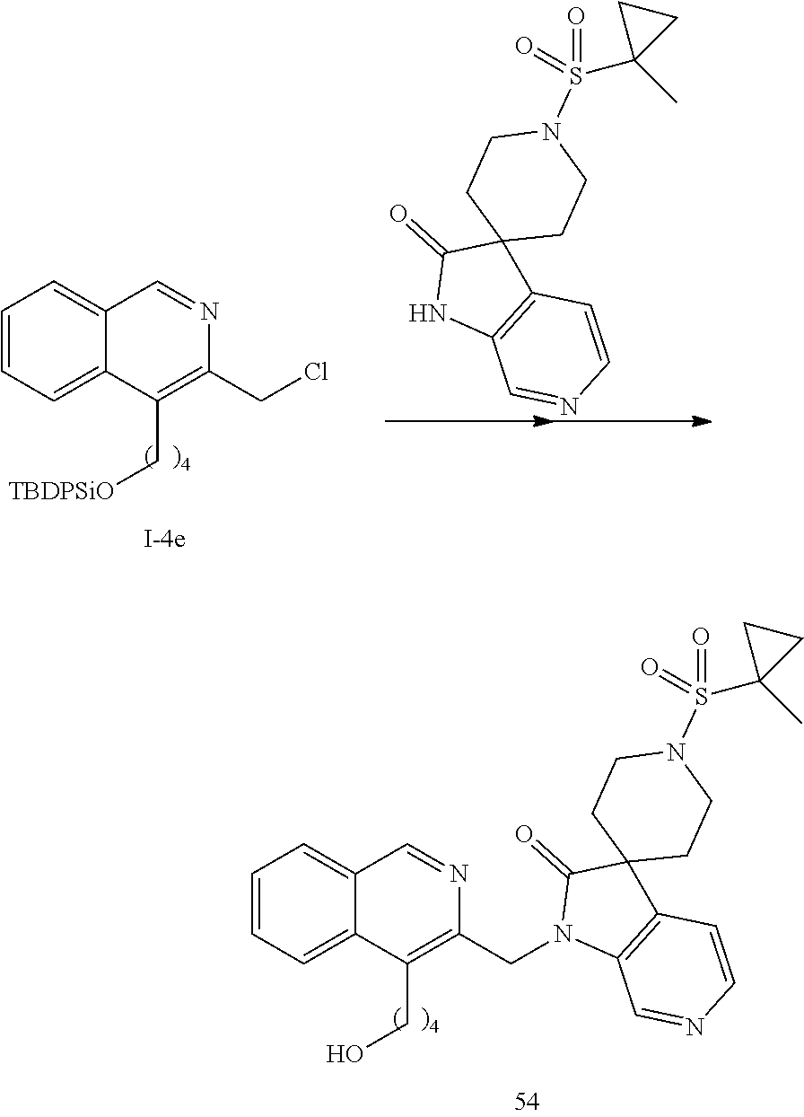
C1=CC=C2C(=C1)C=NC(CCl)=C2C[TBDPSiO].N1C2=C(C3(C1=O)CCN(S(=O)(=O)C1(C)CC1)CC3)C=CN=C2.N1(CC2=C(CO)C3=CC=CC=C3C=N2)C2=C(C=CN=C2)C2(C1=O)CCN(S(=O)(=O)C1(C)CC1)CC2
